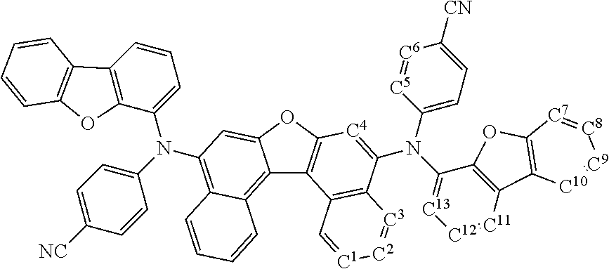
C12=C3C(=C(N(C4=CC=CC5=C4OC4=C5C=CC=C4)C4=CC=C([NC])C=C4)C=C1OC1=C2C2=C(C(N(C4=CC=C([CN])[C6]=[C5]4)C4=[C13][C12]=[C11]C5=C4OC4=C5[C10]=[C9][C8]=[C7]4)=[C4]1)[C3]=[C2][C1]=C2)C=CC=C3
